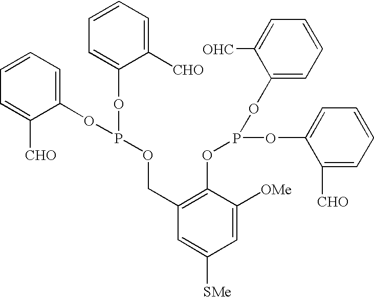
C1=CC=C(OP(OC2=CC=CC=C2[CHO])OCC2=C(OP(OC3=CC=CC=C3[CHO])OC3=CC=CC=C3[OHC])C([OMe])=CC([SMe])=C2)C([CHO])=C1
